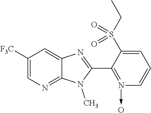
C1([F3C])=CN=C2C(=C1)N=C(C1=N(->C)C=CC=C1S(CC)(=O)=O)N2C.O
